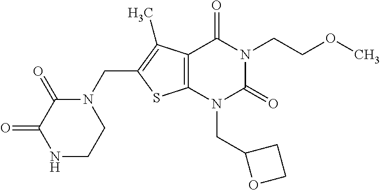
C12=C(N(CC3OCC3)C(=O)N(CCOC)C1=O)SC(CN1C(=O)C(=O)NCC1)=C2C
